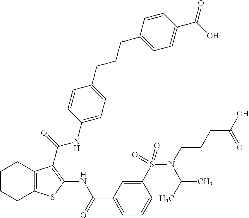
C1CCC2=C(C1)C(C(=O)NC1=CC=C(CCCC3=CC=C(C(O)=O)C=C3)C=C1)=C(NC(C1=CC=CC(S(N(CCCC(O)=O)C(C)C)(=O)=O)=C1)=O)S2
